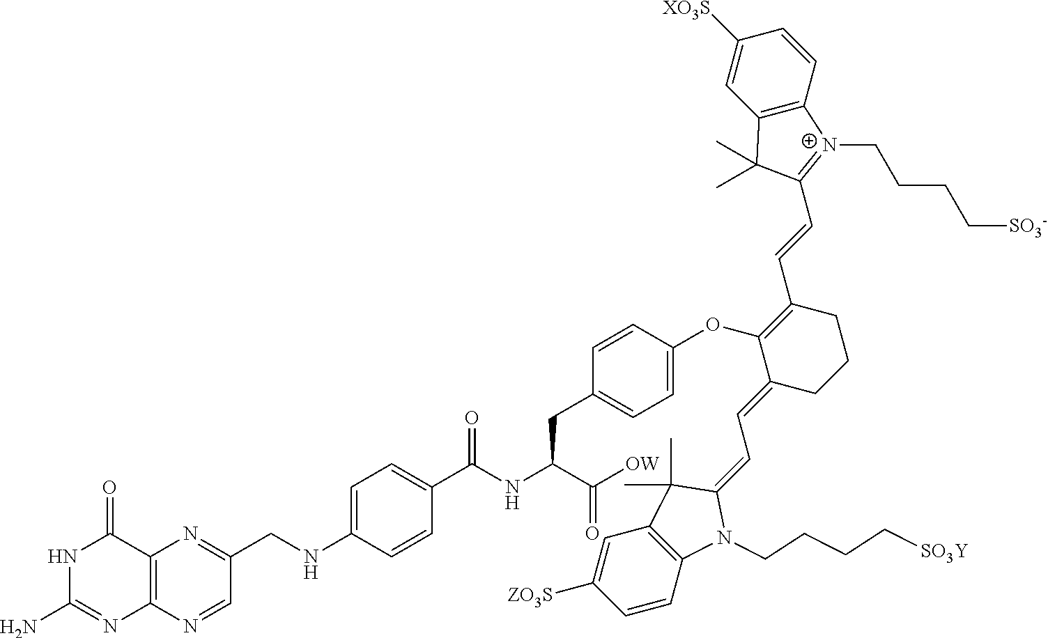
N1C(N)=NC2=C(C1=O)N=C(CNC1=CC=C(C(NC(C([OW])=O)CC3=CC=C(OC4=C(C=CC5=[N+](CCCC[SO3-])C6=C(C5(C)C)C=C([XO3S])C=C6)CCCC4=CC=C4C(C)(C)C5=C(N4CCCC[SO3Y])C=CC([ZO3S])=C5)C=C3)=O)C=C1)C=N2
